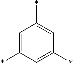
C1=C(*)C=C(*)C=C1*
